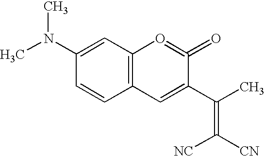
CN(C1=CC2=C(C=C1)C=C(C(C)=C([CN])[NC])C(=O)=O2)C
